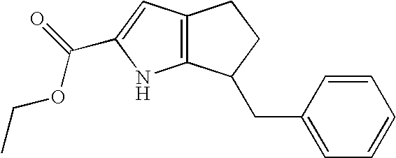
C12=C(C=C(C(=O)OCC)N1)CCC2CC1=CC=CC=C1
